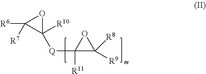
C1([R8])([R9])OC1([Q]C1([R10])OC1([R6])[R7])[R11]
